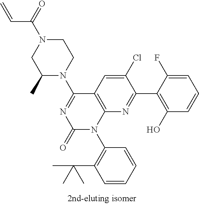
C1(C)N(C2=NC(=O)N(C3=C(C(C)(C)C)C=CC=C3)C3=C2C=C(Cl)C(C2=C(O)C=CC=C2F)=N3)CCN(C(C=C)=O)C1
